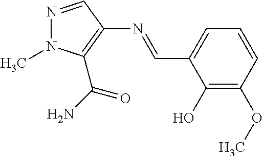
C1=C(C=NC2=C(C(N)=O)N(C)N=C2)C(O)=C(OC)C=C1
